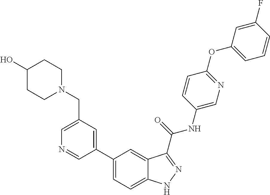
C1(CN2CCC(O)CC2)=CN=CC(C2=CC=C3C(=C2)C(C(NC2=CN=C(OC4=CC=CC(F)=C4)C=C2)=O)=NN3)=C1
